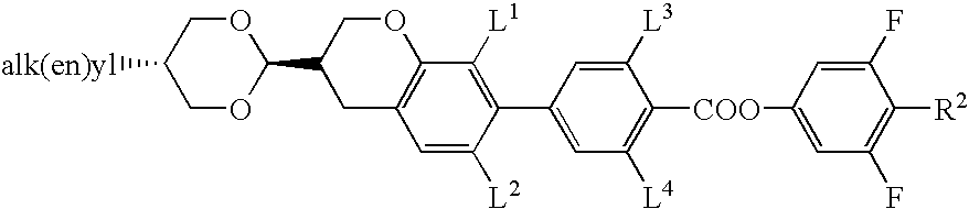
C1OC(C2CC3=C(OC2)C([L1])=C(C2=CC([L4])=C([COO]C4=CC(F)=C([R2])C(F)=C4)C([L3])=C2)C([L2])=C3)OCC1[alk(en)yl]
